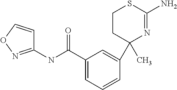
N(C(C1=CC=CC(C2(C)N=C(N)SCC2)=C1)=O)C1=NOC=C1
